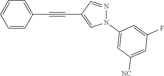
C1=CC(C#CC2=CN(C3=CC([NC])=CC(F)=C3)N=C2)=CC=C1
